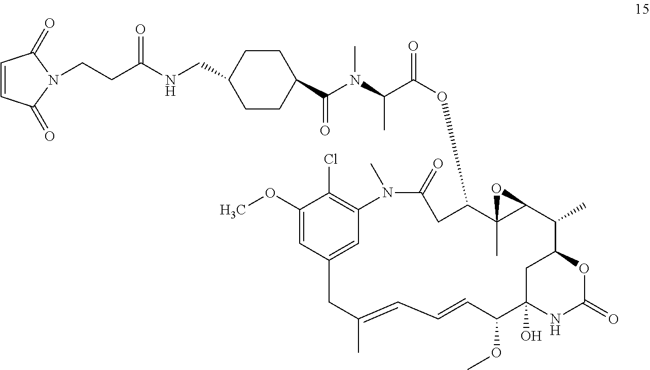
C1=CC(=O)N(CCC(=O)NCC2CCC(C(=O)N(C(C(OC3CC(=O)N(C)C4=C(Cl)C(OC)=CC(=C4)CC(C)=CC=CC(OC)C4(O)NC(=O)OC(C4)C(C)C4C3(C)O4)=O)C)C)CC2)C1=O
